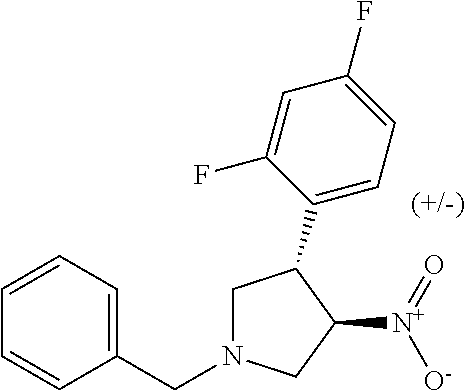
C1(C2CN(CC3=CC=CC=C3)CC2[N+]([O-])=O)=CC=C(F)C=C1F
